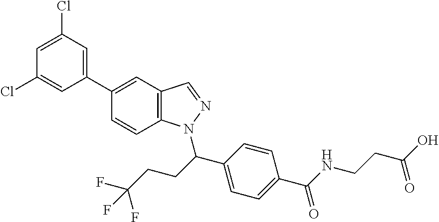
C12=C(C=C(C3=CC(Cl)=CC(Cl)=C3)C=C1)C=NN2C(CCC(F)(F)F)C1=CC=C(C(NCCC(O)=O)=O)C=C1
